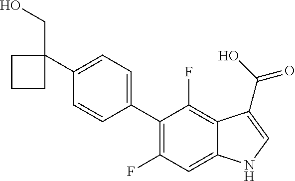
C1(C2(CO)CCC2)=CC=C(C2=C(F)C=C3C(=C2F)C(C(O)=O)=CN3)C=C1
